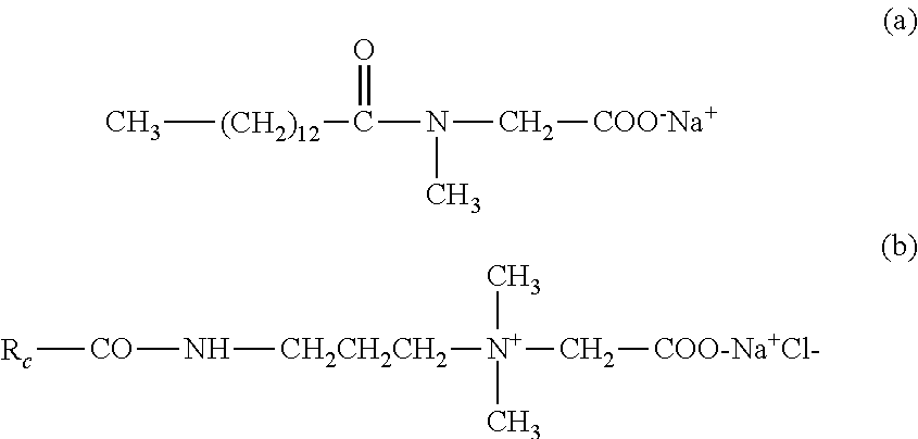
[Rc][CO]N[CH2CH2CH2][N+](C[COO-Na+Cl-])(C)C.C[(CH2)12]C(N(C[COO-Na+])C)=O
